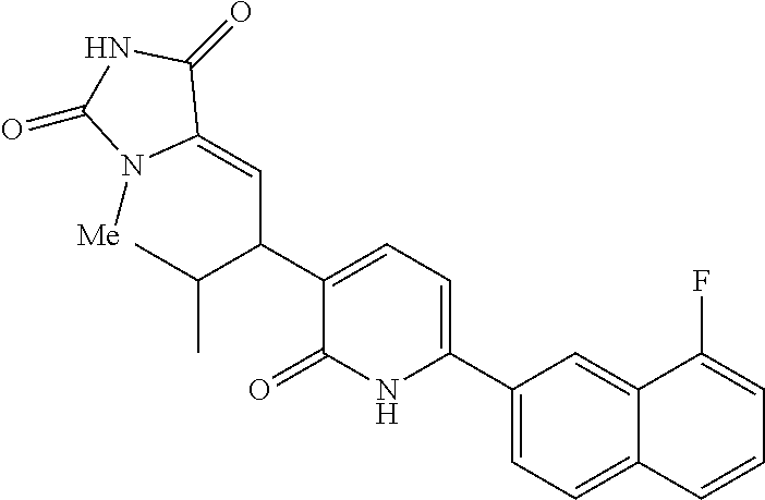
C1(C2=CC=C(C(C=C3C(=O)NC(=O)N3[Me])C(C)C)C(=O)N2)=CC=C2C(=C1)C(F)=CC=C2
